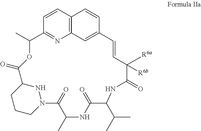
C1=CC2=C3N=C1C(C)OC(=O)C1NN(CCC1)C(=O)C(C)NC(=O)C(C(C)C)NC(=O)C(C)([R6b])C=CC(=C3)C=C2
